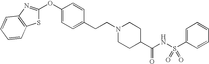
C1(OC2=NC3=C(S2)C=CC=C3)=CC=C(CCN2CCC(C(NS(C3=CC=CC=C3)(=O)=O)=O)CC2)C=C1
